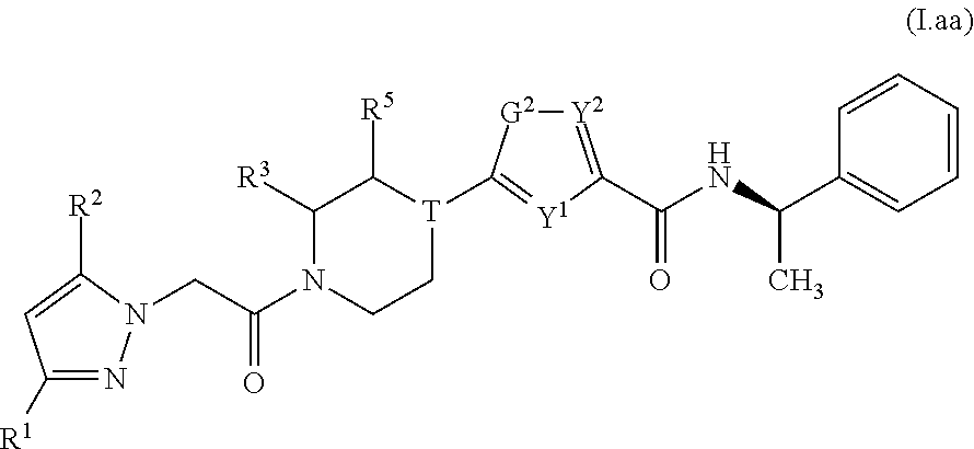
C1([R1])=NN(CC(N2CC[T](C3=[Y1]C(C(NC(C4=CC=CC=C4)C)=O)=[Y2][G2]3)C([R5])C2[R3])=O)C([R2])=C1
